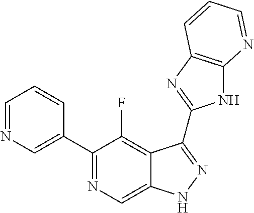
C1=NC=C(C2=NC=C3C(=C2F)C(C2=NC4=C(N2)N=CC=C4)=NN3)C=C1
